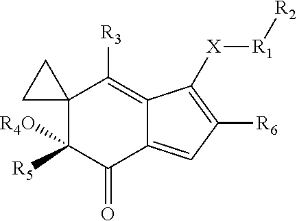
C12(C([R4O])([R5])C(=O)C3=CC([R6])=C([X][R1][R2])C3=C1[R3])CC2
